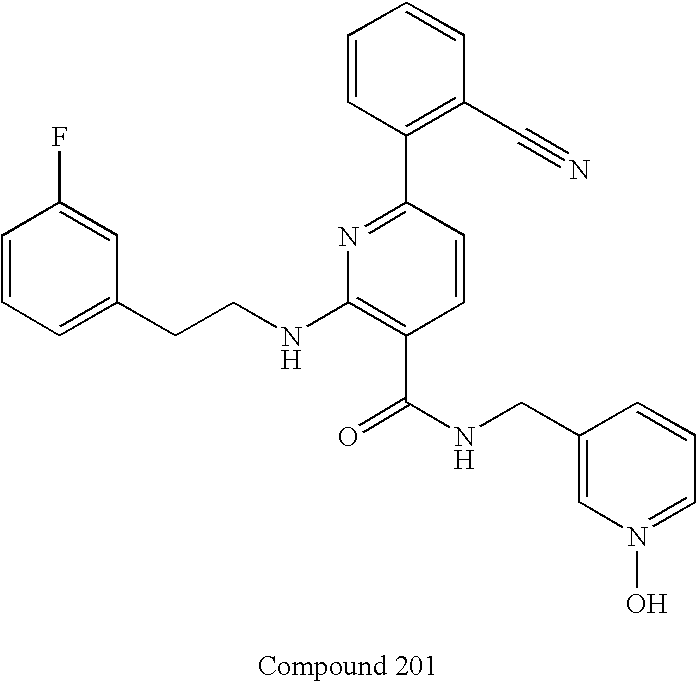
C1=CC=C(CCNC2=C(C(NCC3=CN(O)=CC=C3)=O)C=CC(C3=C(C#N)C=CC=C3)=N2)C=C1F
